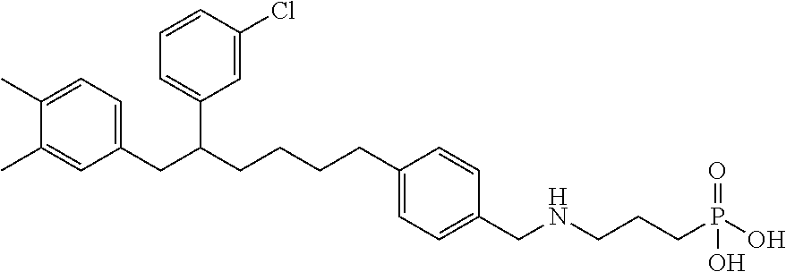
C1(C)=CC=C(CC(CCCCC2=CC=C(CNCCCP(=O)(O)O)C=C2)C2=CC=CC(Cl)=C2)C=C1C
